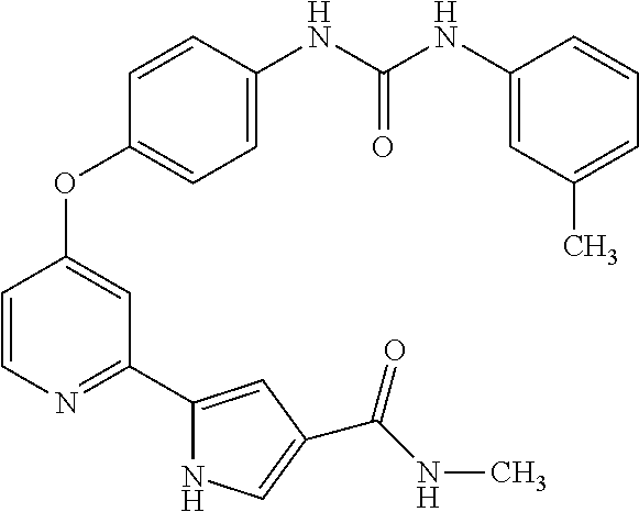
C1=C(NC(NC2=CC(C)=CC=C2)=O)C=CC(OC2=CC(C3=CC(C(NC)=O)=CN3)=NC=C2)=C1
